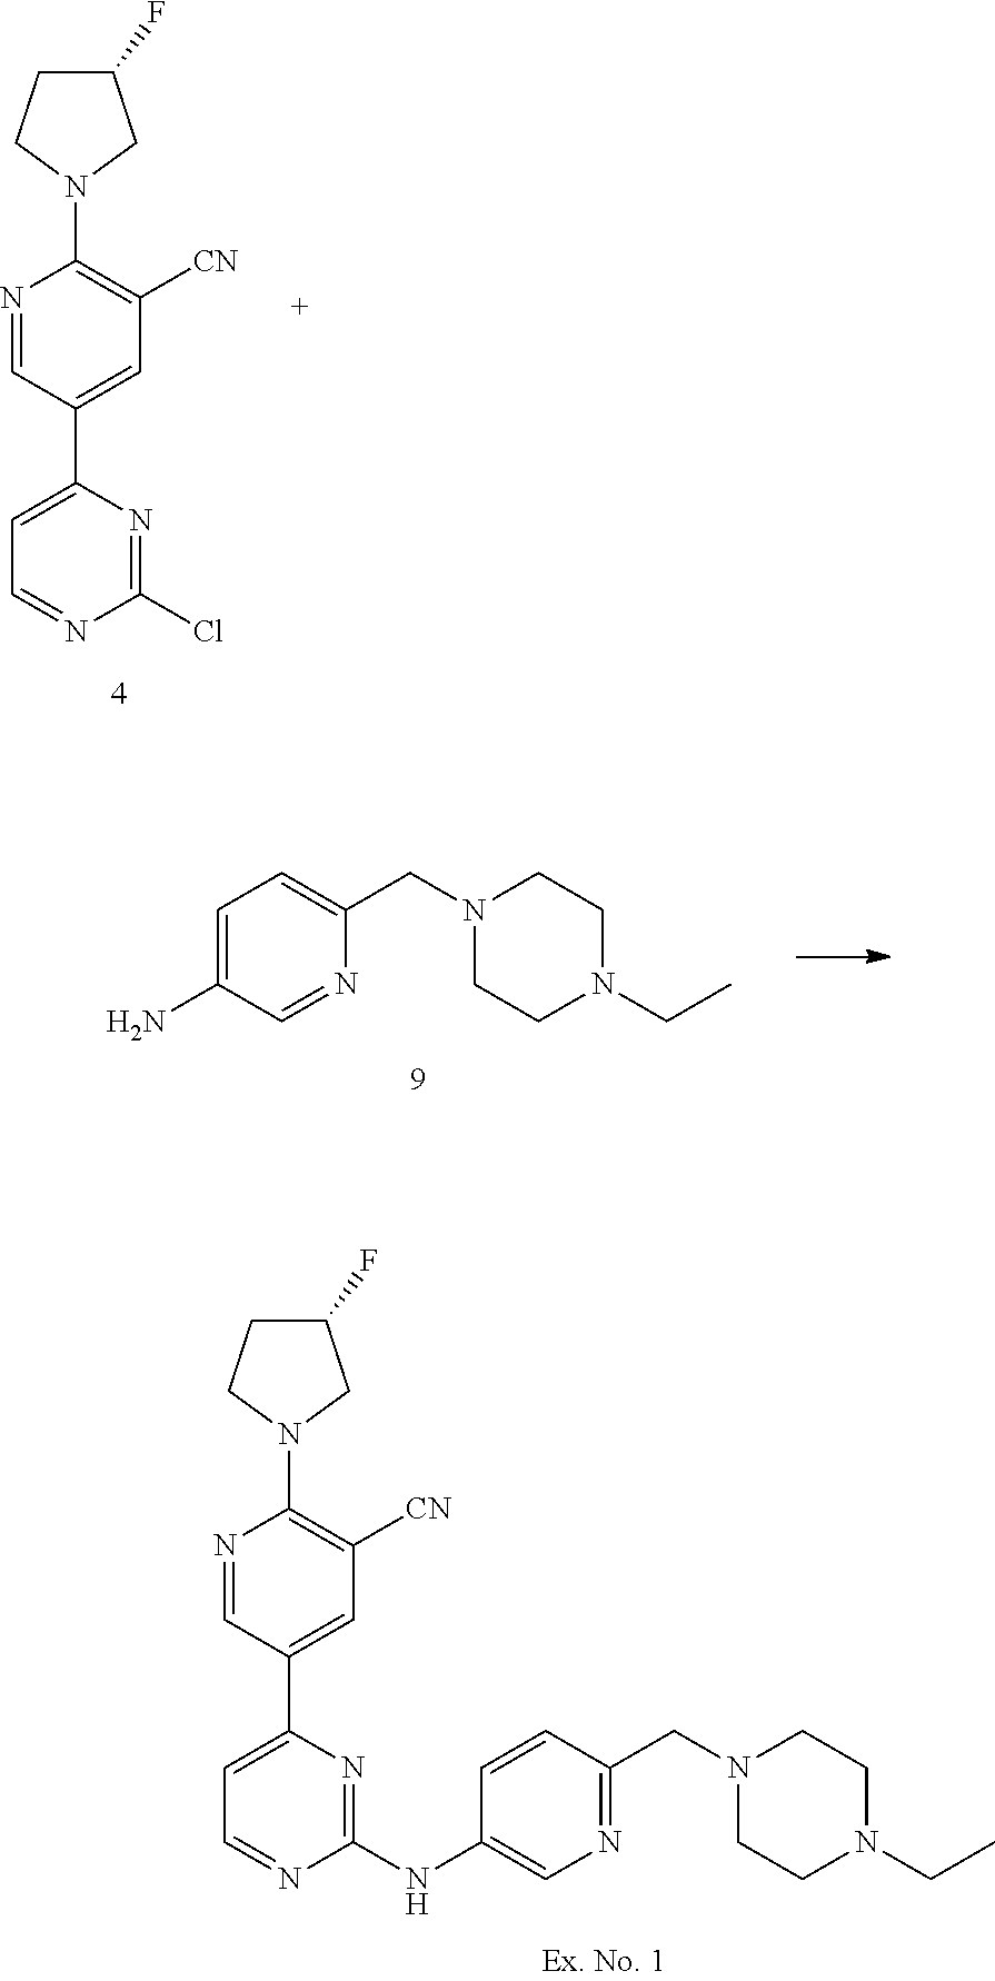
C1(F)CCN(C2=C([CN])C=C(C3=CC=NC(NC4=CN=C(CN5CCN(CC)CC5)C=C4)=N3)C=N2)C1.C1(F)CCN(C2=C([CN])C=C(C3=CC=NC(Cl)=N3)C=N2)C1.C1=C(N)C=NC(CN2CCN(CC)CC2)=C1
